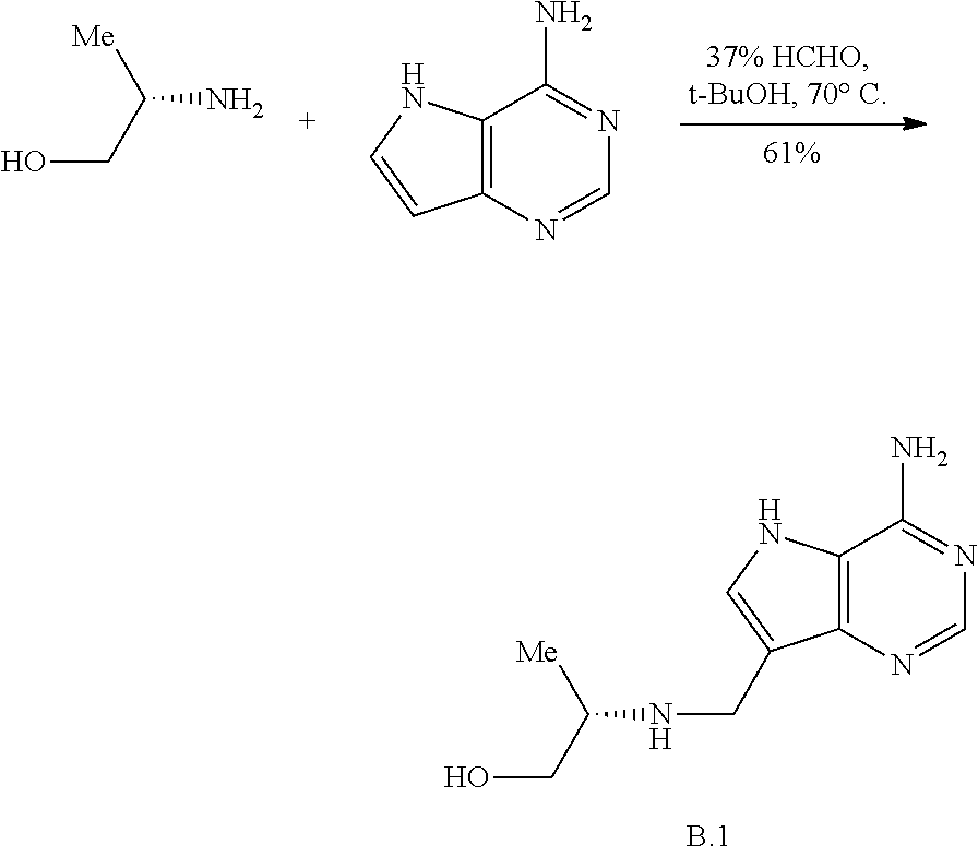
OCC(N)[Me].C12=C(N=CN=C1N)C=CN2.OCC(NCC1=CNC2=C1N=CN=C2N)[Me]
